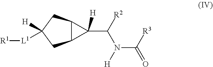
C12C(CC([H])([L1][R1])C1)C2(C([R2])N([H])C([R3])=O)[H]
